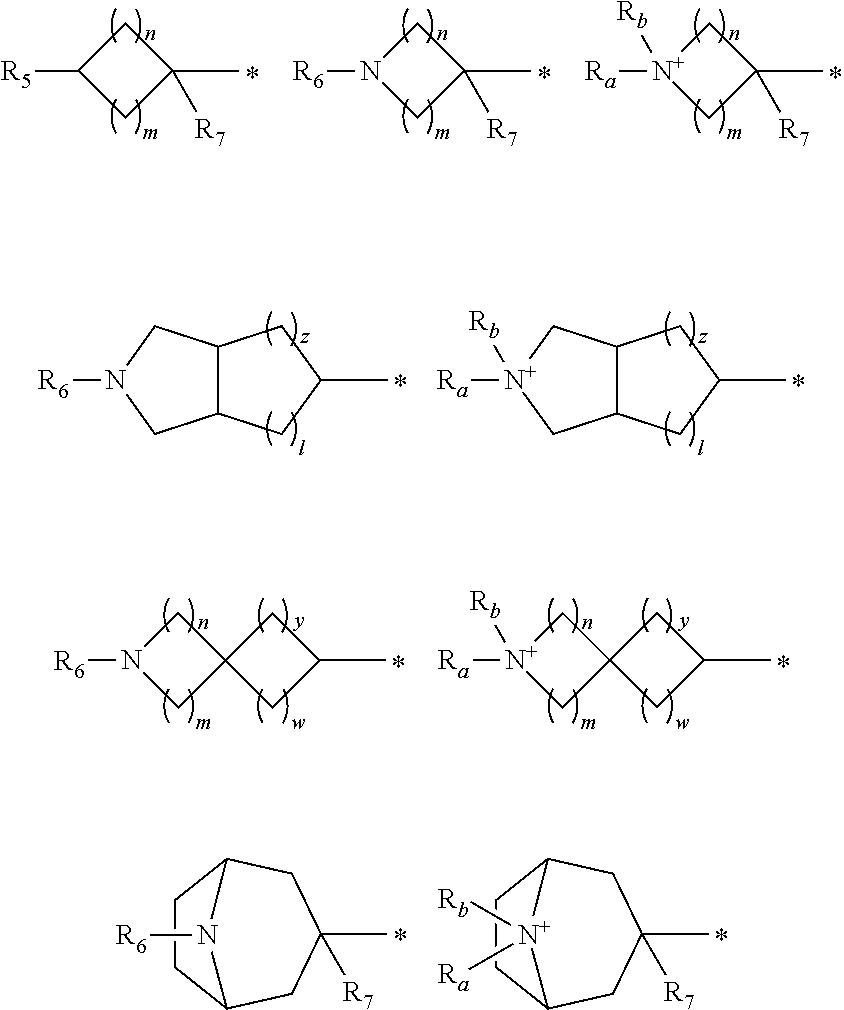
[R5]C1CC(C)([R7])C1.[R6]N1CC(C)([R7])C1.[Ra][N+]1([Rb])CC(C)([R7])C1.[R6]N1CC2C(C1)CC(C)C2.[Ra][N+]1([Rb])CC2C(C1)CC(C)C2.[R6]N1CC2(C1)CC(C)C2.[Ra][N+]1([Rb])CC2(C1)CC(C)C2.C1CC2CC(C)([R7])CC1N2[R6].C1CC2CC(C)([R7])CC1[N+]2([Rb])[Ra]
